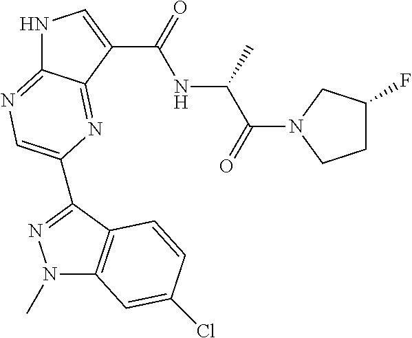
N1C2=NC=C(C3=NN(C)C4=C3C=CC(Cl)=C4)N=C2C(C(=O)NC(C(=O)N2CC(F)CC2)C)=C1
